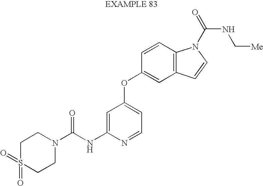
C1S(=O)(=O)CCN(C(NC2=CC(OC3=CC4=C(C=C3)N(C(NC[Me])=O)C=C4)=CC=N2)=O)C1
